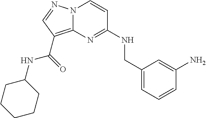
N12C(=C(C(=O)NC3CCCCC3)C=N1)N=C(NCC1=CC=CC(N)=C1)C=C2
